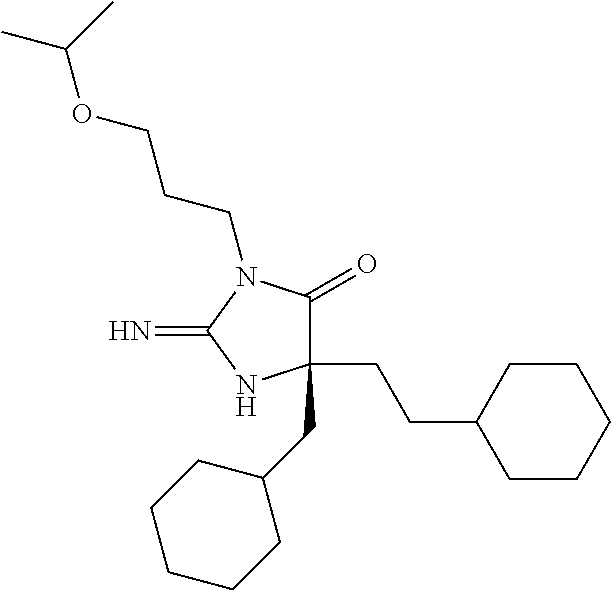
C1(CC2CCCCC2)(CCC2CCCCC2)C(=O)N(CCCOC(C)C)C(=N)N1
